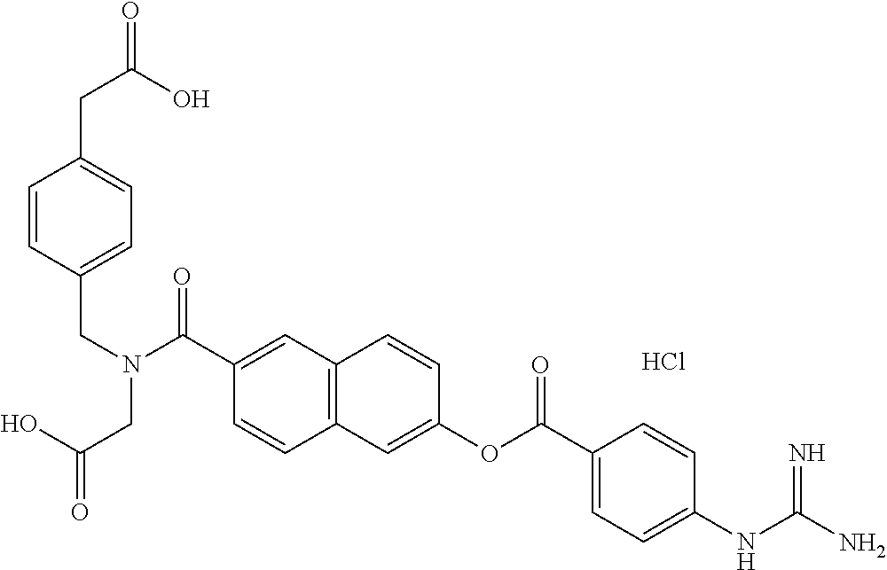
Cl.C12=C(C=C(OC(C3=CC=C(NC(N)=N)C=C3)=O)C=C1)C=CC(C(N(CC1=CC=C(CC(=O)O)C=C1)CC(O)=O)=O)=C2
